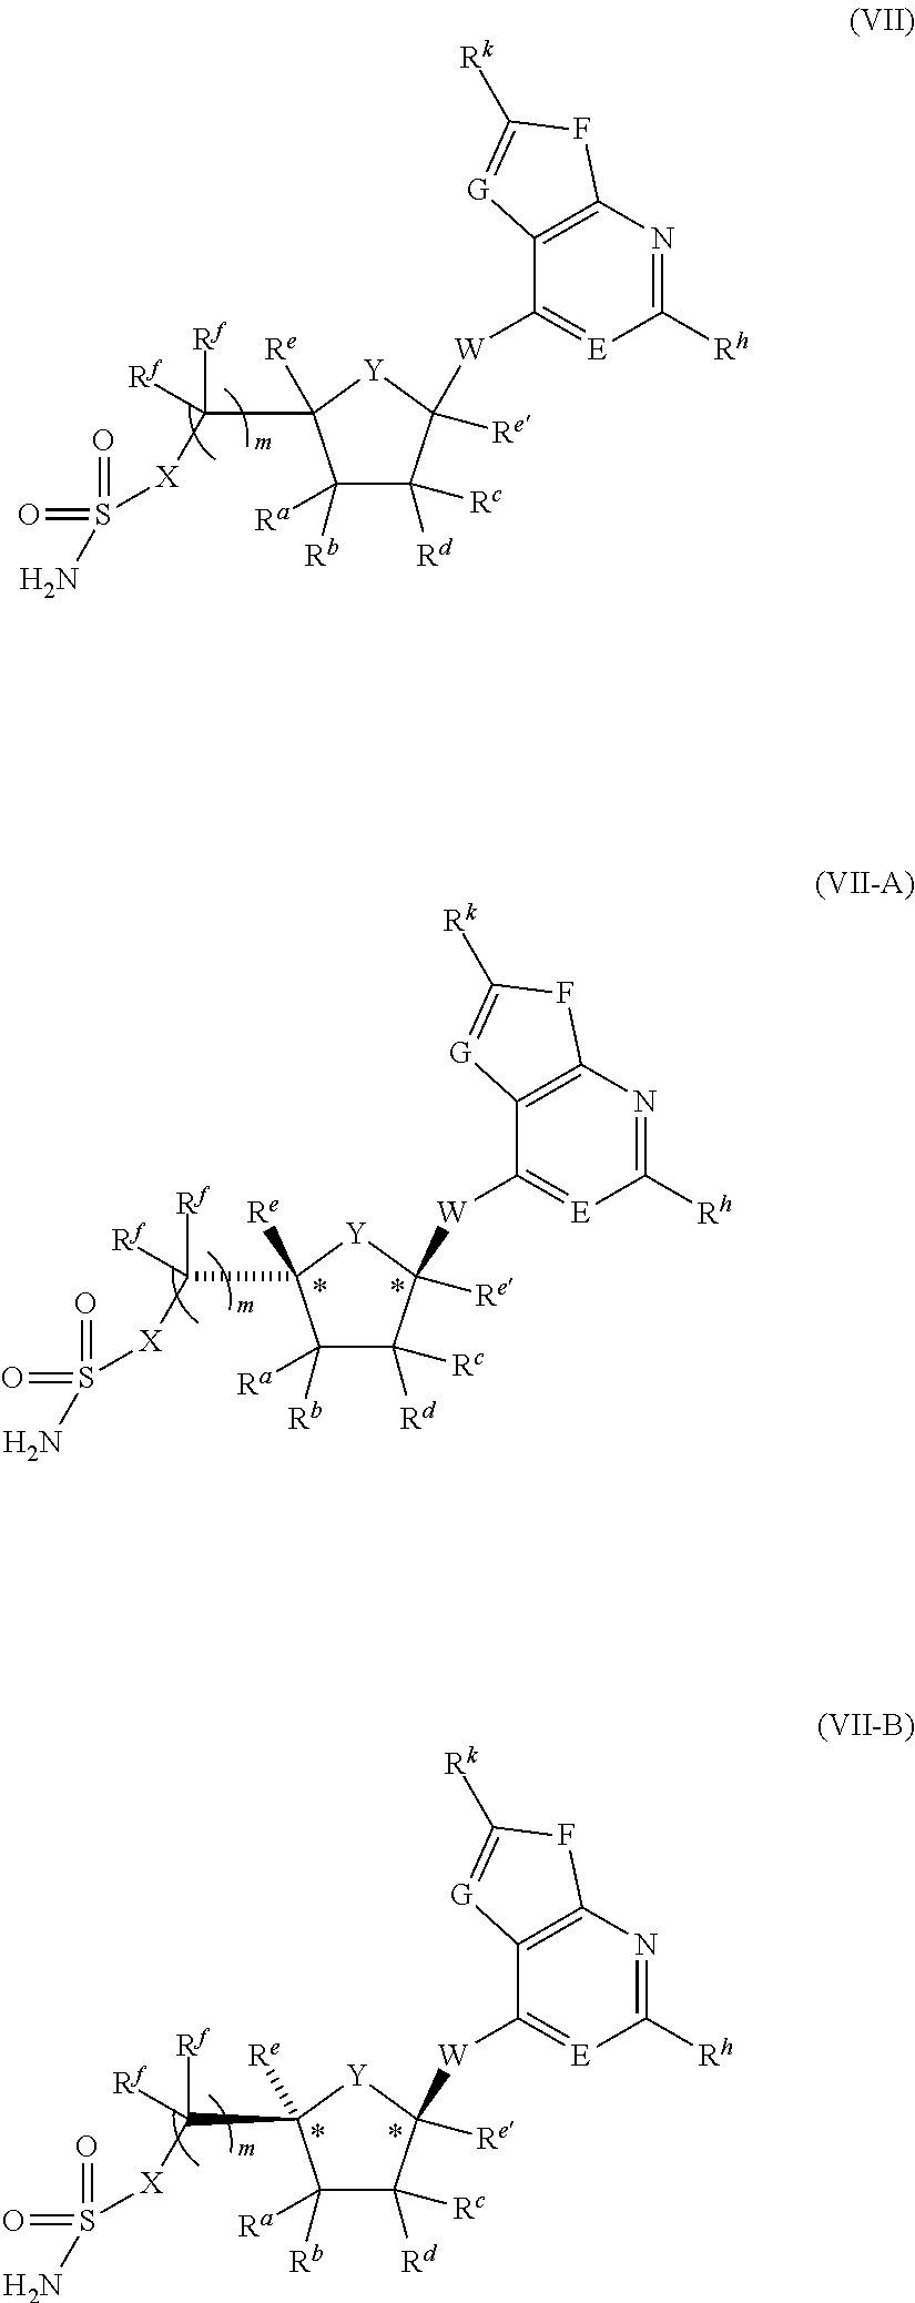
C1([Rb])([Ra])C([Rd])([Rc])C([W]C2=[E]C([Rh])=NC3=C2[G]=C([Rk])F3)([Re])[Y]C1([Re])C([X]S(=O)(=O)N)([Rf])[Rf].C1([Rb])([Ra])C([Rd])([Rc])C([W]C2=[E]C([Rh])=NC3=C2[G]=C([Rk])F3)([Re])[Y]C1([Re])C([X]S(=O)(=O)N)([Rf])[Rf].C1([Rb])([Ra])C([Rd])([Rc])C([W]C2=[E]C([Rh])=NC3=C2[G]=C([Rk])F3)([Re])[Y]C1([Re])C([X]S(=O)(=O)N)([Rf])[Rf]
